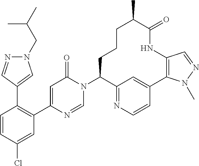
C1=CC(Cl)=CC(C2=CC(=O)N(C3C4=NC=CC(=C4)C4=C(NC(=O)C(C)CCC3)C=NN4C)C=N2)=C1C1=CN(CC(C)C)N=C1
